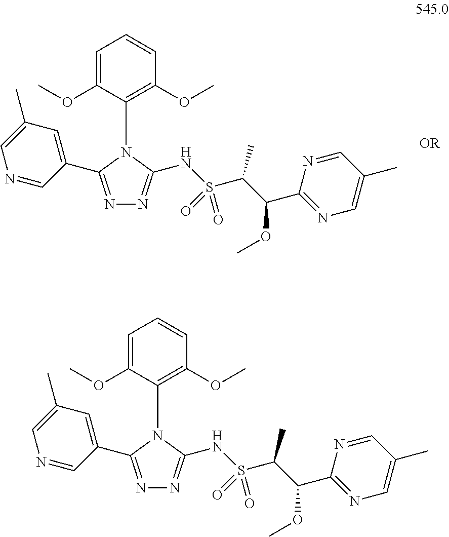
N1=C(NS(C(C(C2=NC=C(C)C=N2)OC)C)(=O)=O)N(C2=C(OC)C=CC=C2OC)C(C2=CC(C)=CN=C2)=N1.N1=C(NS(C(C(C2=NC=C(C)C=N2)OC)C)(=O)=O)N(C2=C(OC)C=CC=C2OC)C(C2=CC(C)=CN=C2)=N1
